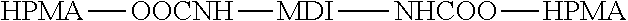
[HPMA][OOCNH][MDI][NHCOO][HPMA]
